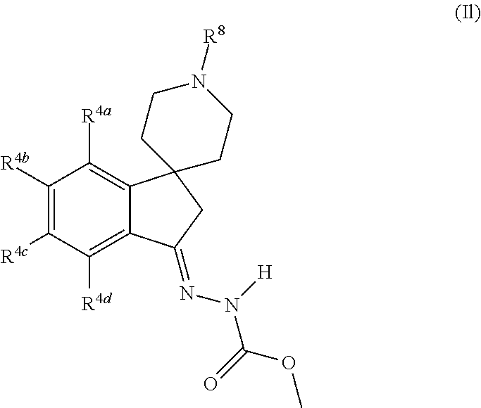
C1([R4b])=C([R4c])C([R4d])=C2C(=C1[R4a])C1(CC2=NN(C(OC)=O)[H])CCN([R8])CC1
